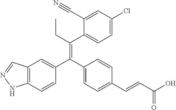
C12=C(C=CC(C(C3=CC=C(C=CC(O)=O)C=C3)=C(CC)C3=CC=C(Cl)C=C3C#N)=C1)NN=C2
